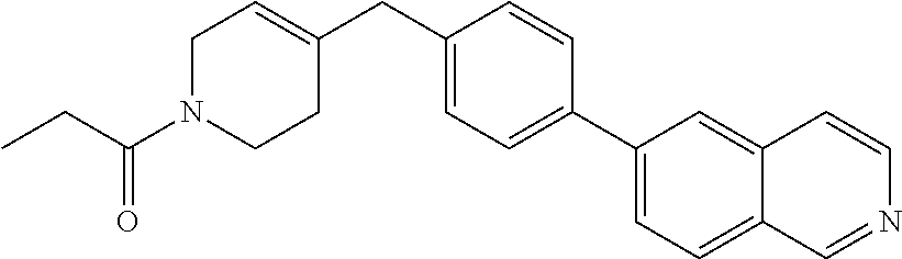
C1N(C(CC)=O)CCC(CC2=CC=C(C3=CC=C4C(=C3)C=CN=C4)C=C2)=C1
